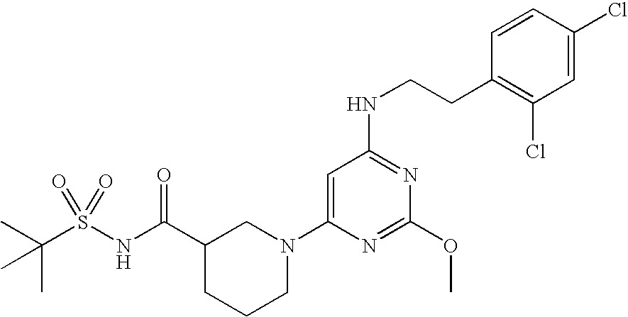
C1(C(NS(C(C)(C)C)(=O)=O)=O)CCCN(C2=CC(NCCC3=C(Cl)C=C(Cl)C=C3)=NC(OC)=N2)C1
